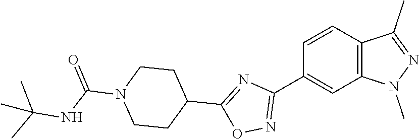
C1=CC(C2=NOC(C3CCN(C(NC(C)(C)C)=O)CC3)=N2)=CC2=C1C(C)=NN2C
